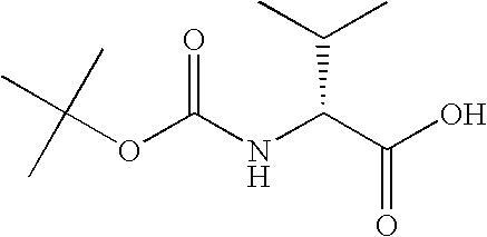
O(C(NC(C(O)=O)C(C)C)=O)C(C)(C)C
